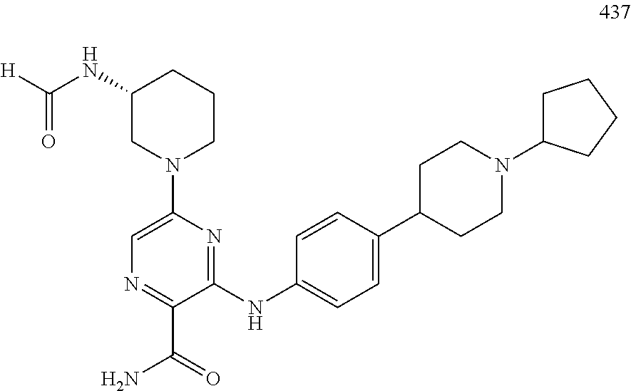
C1(NC2=CC=C(C3CCN(C4CCCC4)CC3)C=C2)=NC(N2CCCC(NC([H])=O)C2)=CN=C1C(=O)N
